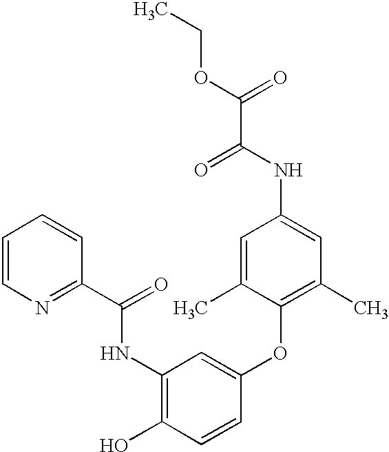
C1(O)=C(NC(=O)C2=NC=CC=C2)C=C(OC2=C(C)C=C(NC(=O)C(=O)OCC)C=C2C)C=C1
